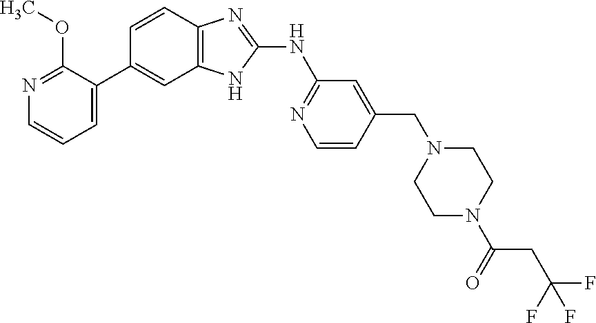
C1=C(C2=CC3=C(C=C2)N=C(NC2=NC=CC(CN4CCN(C(=O)CC(F)(F)F)CC4)=C2)N3)C(OC)=NC=C1
